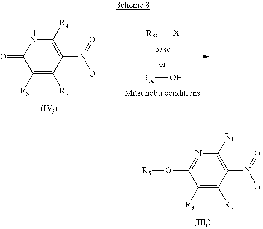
C1([R3])=C([R7])C([N+](=O)[O-])=C([R4])N=C1O[R5].C1([R3])=C([R7])C([N+](=O)[O-])=C([R4])NC1=O.[R5i][X].[R5i]O
